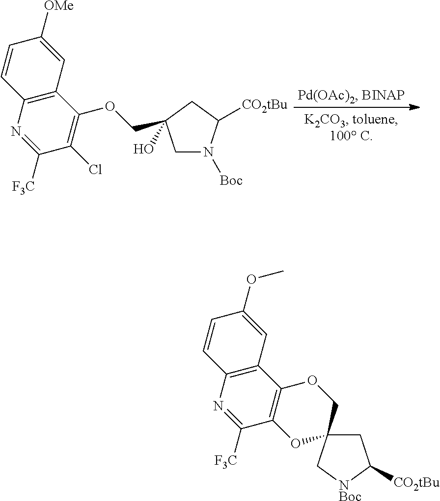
C1(Cl)=C(OCC2(O)CN([Boc])C([CO2tBu])C2)C2=C(N=C1[F3C])C=CC([OMe])=C2.C12=C(C3=C(N=C1[F3C])C=CC(OC)=C3)OCC1(O2)CC([CO2tBu])[NBoc]C1
